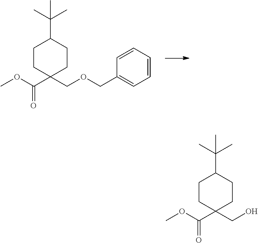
O(C(=O)C1(COCC2=CC=CC=C2)CCC(C(C)(C)C)CC1)C.O(C(=O)C1(CO)CCC(C(C)(C)C)CC1)C
